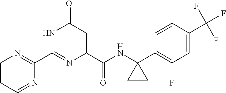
C1(C2=NC(C(NC3(C4=C(F)C=C(C(F)(F)F)C=C4)CC3)=O)=CC(=O)N2)=NC=CC=N1
